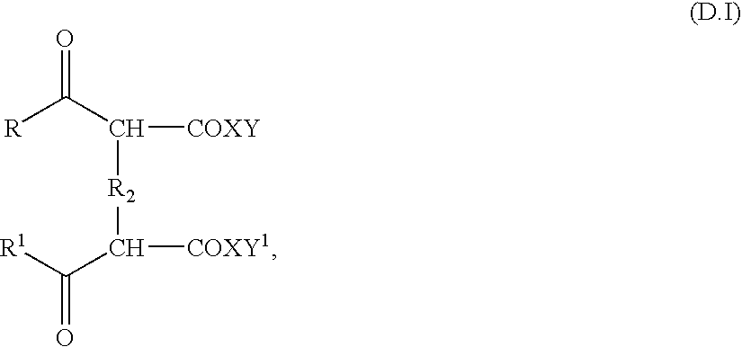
[R]C(C([COXY])[R2]C(C([R1])=O)[COXY1])=O
